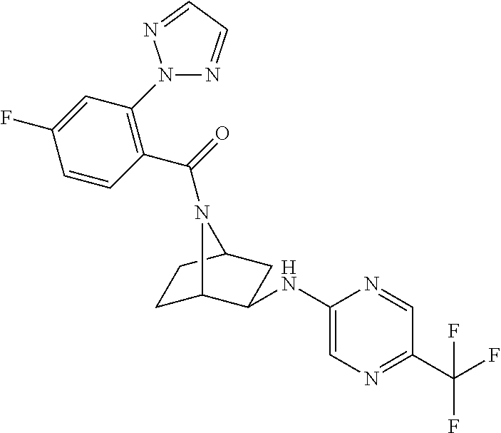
C1C2C(NC3=CN=C(C(F)(F)F)C=N3)CC(C1)N2C(=O)C1=C(N2N=CC=N2)C=C(F)C=C1
